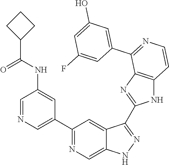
C1(C2=CN=CC(NC(C3CCC3)=O)=C2)=NC=C2C(=C1)C(C1=NC3=C(N1)C=CN=C3C1=CC(O)=CC(F)=C1)=NN2
